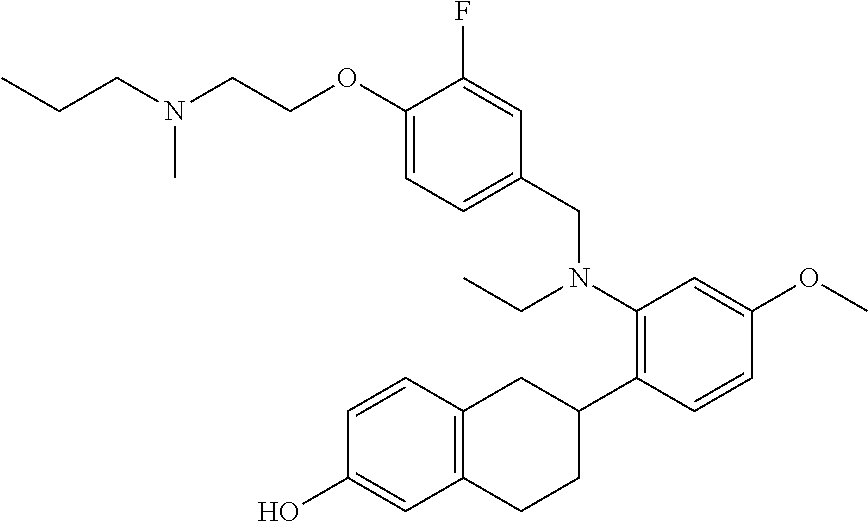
C(CN(C)CCOC1=CC=C(CN(C2=C(C3CC4=C(CC3)C=C(O)C=C4)C=CC(OC)=C2)CC)C=C1F)C
